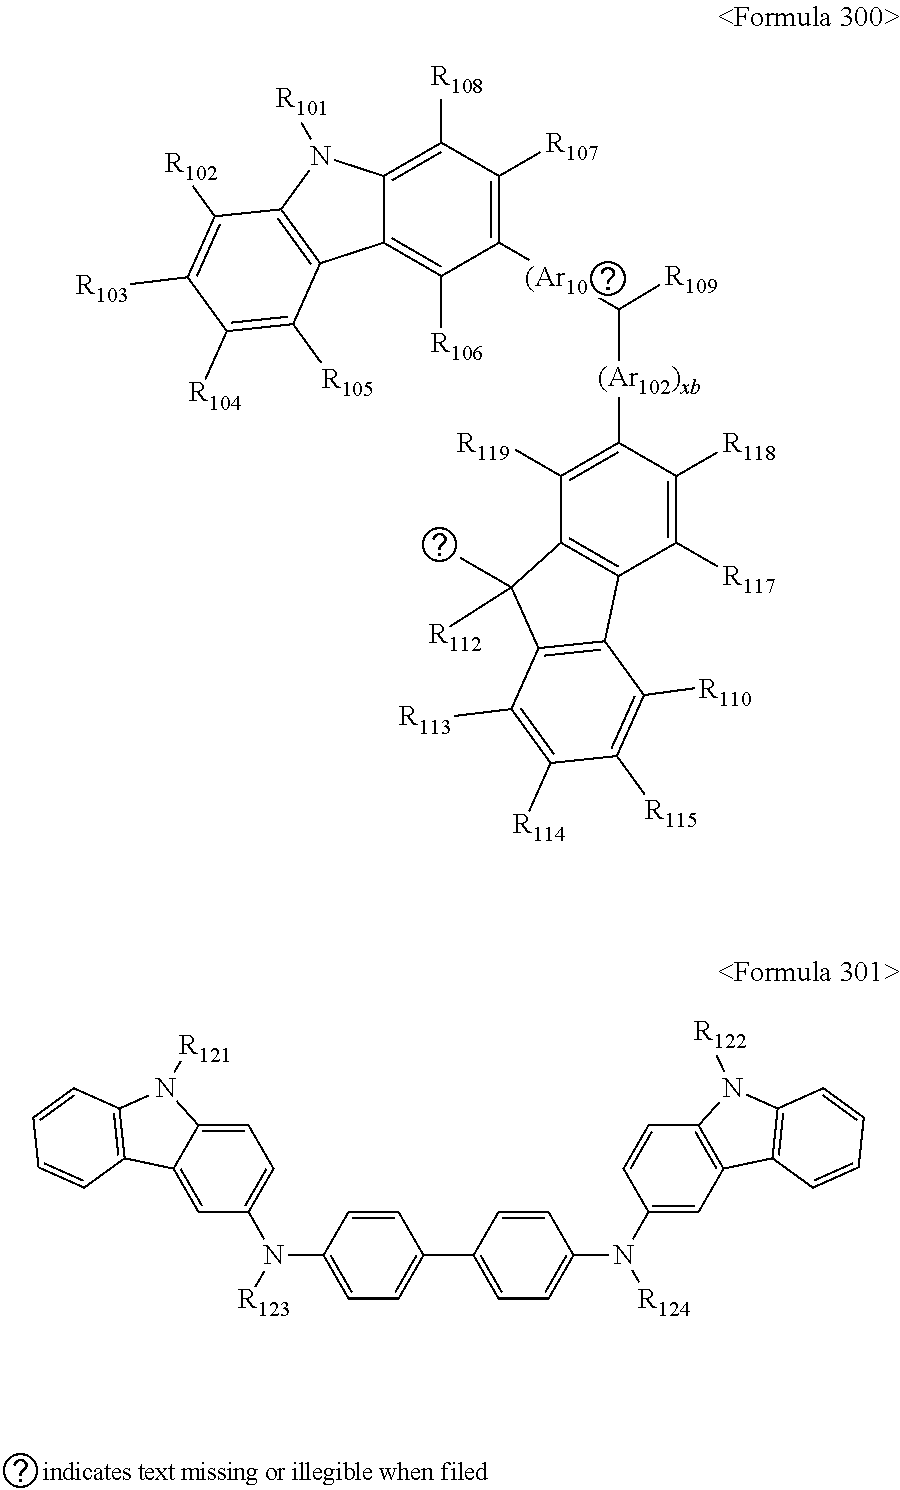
C1([(Ar10]C([(Ar102)xb]C2=C([R119])C3=C(C([R117])=C2[R118])C2=C(C3(C)[R112])C([R113])=C([R114])C([R115])=C2[R110])[R109])=C([R107])C([R108])=C2C(=C1[R106])C1=C(N2[R101])C([R102])=C([R103])C([R104])=C1[R105].C1=C2C(=CC(N([R123])C3=CC=C(C4=CC=C(N(C5=CC6=C(C=C5)N([R122])C5=C6C=CC=C5)[R124])C=C4)C=C3)=C1)C1=C(N2[R121])C=CC=C1
